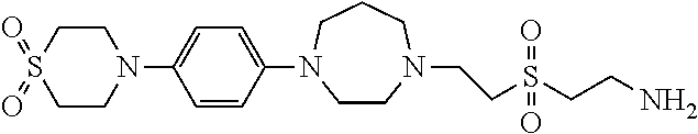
C1CS(=O)(=O)CCN1C1=CC=C(N2CCN(CCS(CCN)(=O)=O)CCC2)C=C1
